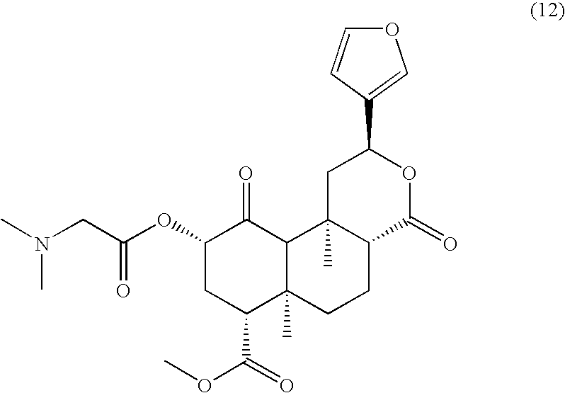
C1(OC(CN(C)C)=O)CC(C(=O)OC)C2(C)C(C1=O)C1(C)C(CC2)C(=O)OC(C2=COC=C2)C1
